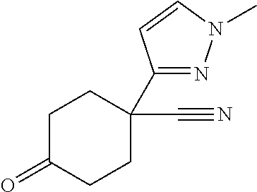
C1C(=O)CCC(C#N)(C2=NN(C)C=C2)C1
